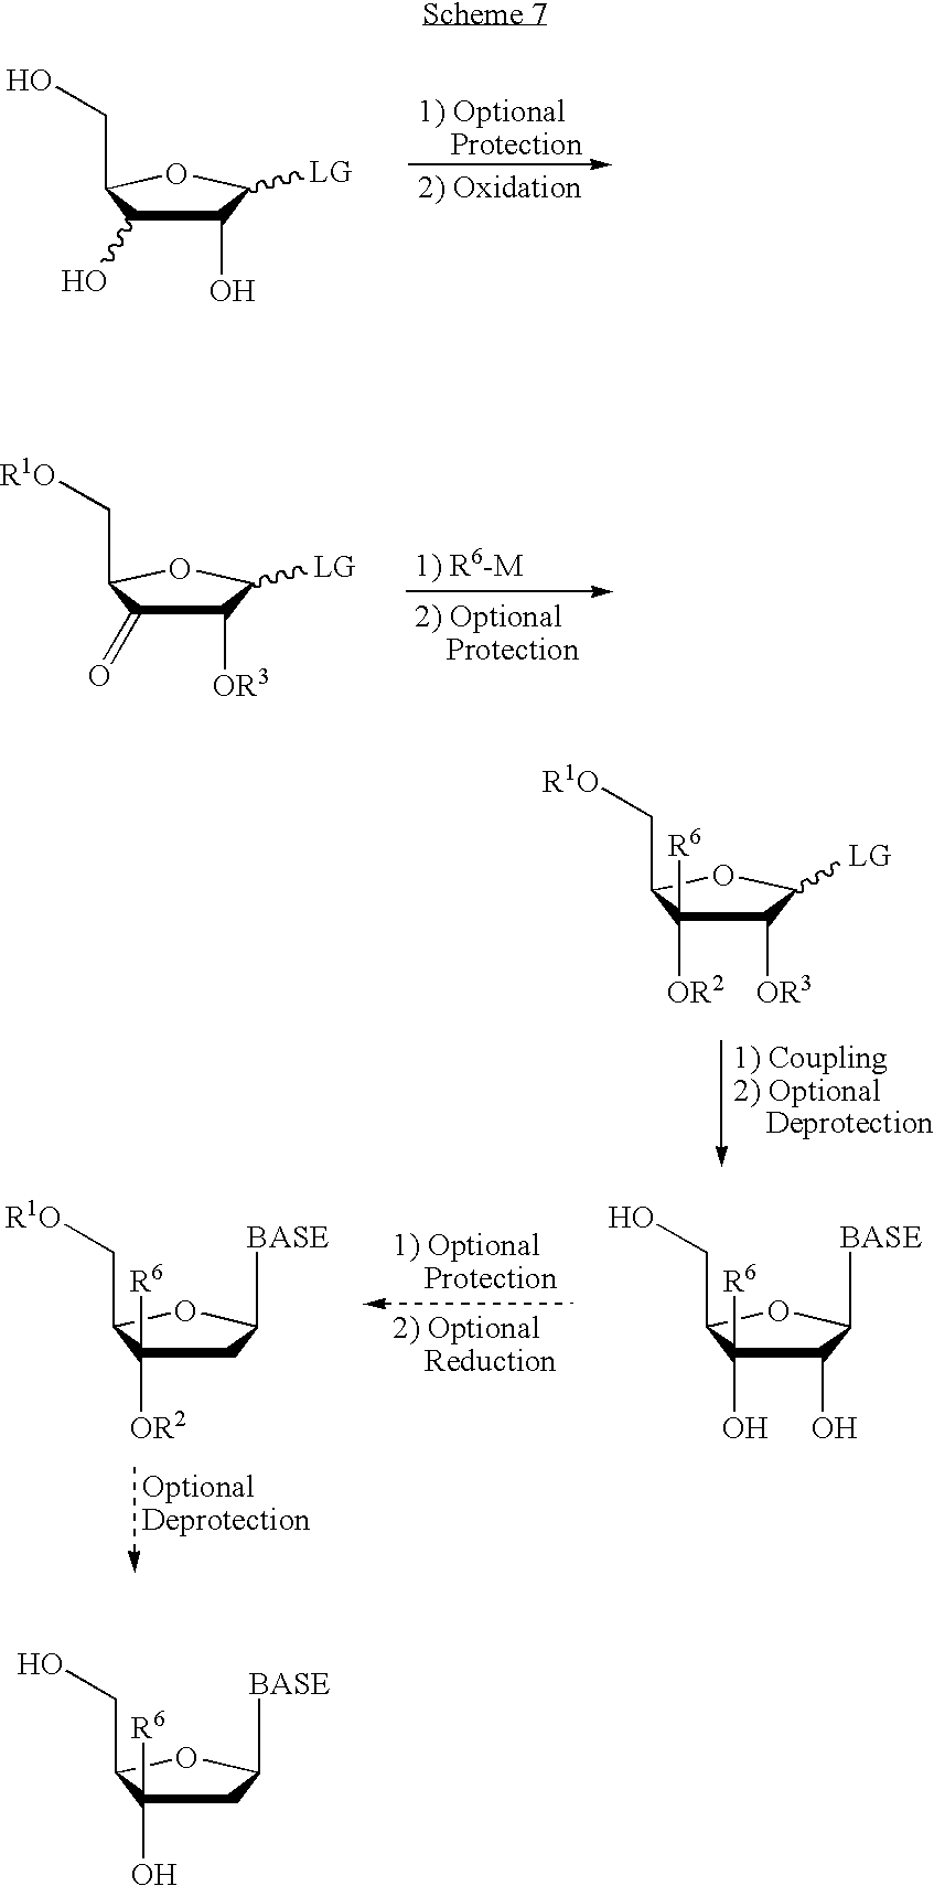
C1([OR3])C(=O)C(C[R1O])OC1[LG].C1([OR3])C([OR2])([R6])C(C[R1O])OC1[LG].C1(O)C(O)([R6])C(CO)OC1[BASE].C1C([OR2])([R6])C(C[R1O])OC1[BASE].C1(O)C(O)C(CO)OC1[LG].C1C(O)([R6])C(CO)OC1[BASE]
